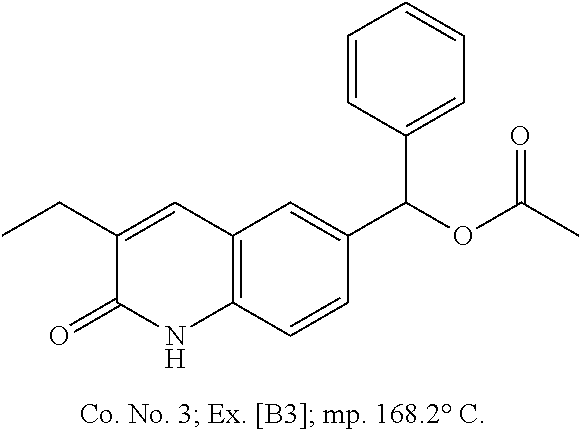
C1(CC)=CC2=C(C=CC(C(OC(C)=O)C3=CC=CC=C3)=C2)NC1=O
